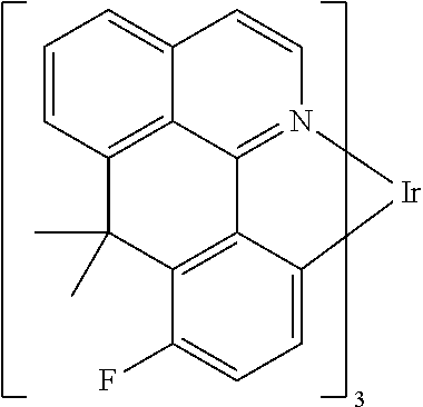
C1=CC2=C3C(=C1)C=CN1=C3C3=C(C2(C)C)C(F)=CC=C3[Ir]1
